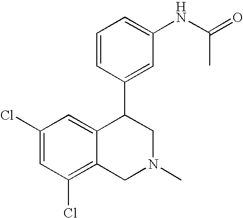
C1(Cl)=CC(Cl)=C2C(=C1)C(C1=CC(NC(=O)C)=CC=C1)CN(C)C2
